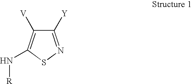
S1N=C([Y])C([V])=C1N[R]
